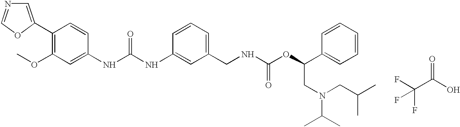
C1=C(C2=C(OC)C=C(NC(NC3=CC(CNC(OC(C4=CC=CC=C4)CN(C(C)C)CC(C)C)=O)=CC=C3)=O)C=C2)OC=N1.C(C(O)=O)(F)(F)F
